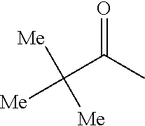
C([Me])(C(=O)C)([Me])[Me]
